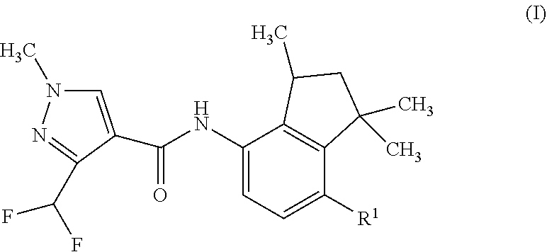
C1=C(C(=O)NC2=CC=C([R1])C3=C2C(C)CC3(C)C)C(C(F)F)=NN1C
